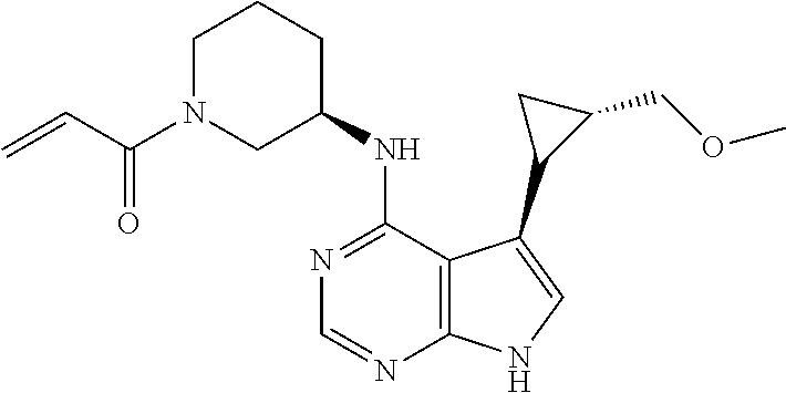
C1=NC2=C(C(NC3CCCN(C(C=C)=O)C3)=N1)C(C1C(COC)C1)=CN2
